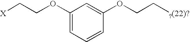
C1(OCC[X])=CC=CC(OCC[?(22)?])=C1
